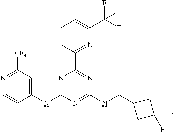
N1=C([CF3])C=C(NC2=NC(C3=NC(C(F)(F)F)=CC=C3)=NC(NCC3CC(F)(F)C3)=N2)C=C1
